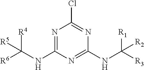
N1=C(NC([R6])([R5])[R4])N=C(NC([R3])([R1])[R2])N=C1Cl
